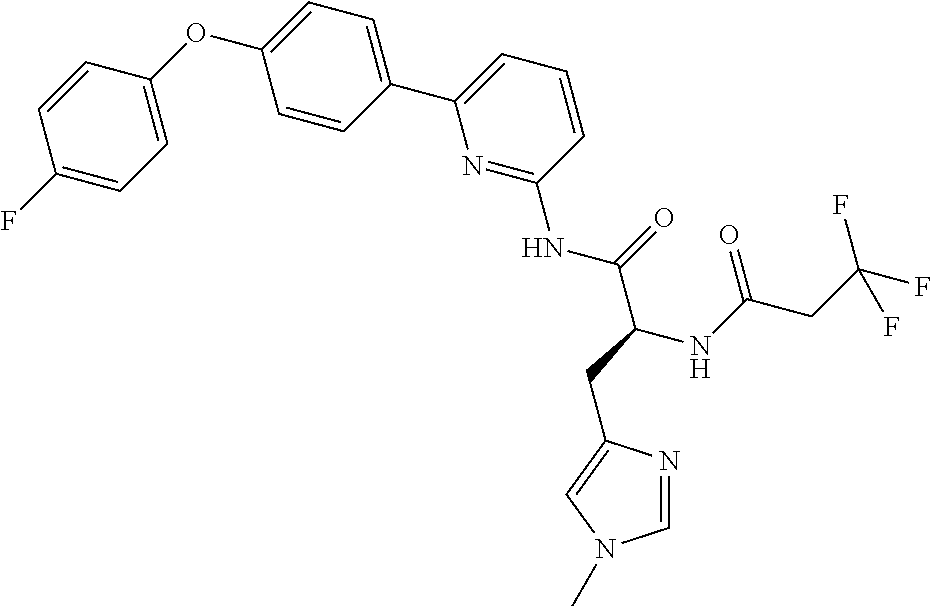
C1=CC(OC2=CC=C(C3=CC=CC(NC(C(CC4=CN(C)C=N4)NC(CC(F)(F)F)=O)=O)=N3)C=C2)=CC=C1F
